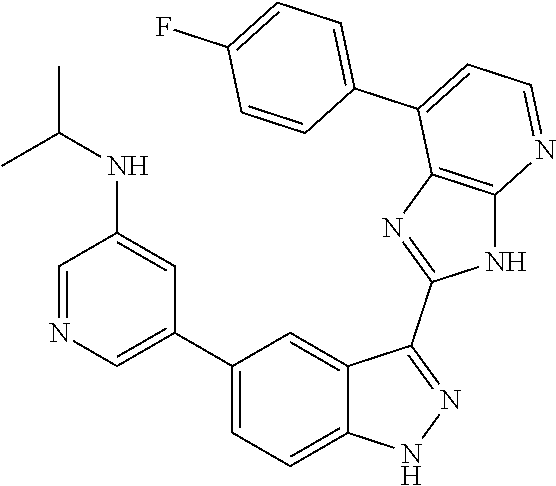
C1=NC=C(C2=CC=C3C(=C2)C(C2=NC4=C(N2)N=CC=C4C2=CC=C(F)C=C2)=NN3)C=C1NC(C)C
